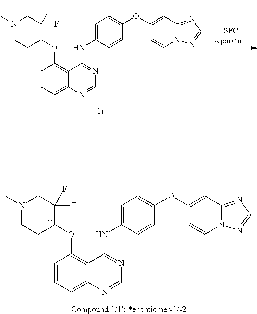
C1(OC2=C(C)C=C(NC3=NC=NC4=CC=CC(OC5CCN(C)CC5(F)F)=C34)C=C2)=CC2=NC=NN2C=C1.C1(OC2=C(C)C=C(NC3=NC=NC4=CC=CC(OC5CCN(C)CC5(F)F)=C34)C=C2)=CC2=NC=NN2C=C1
